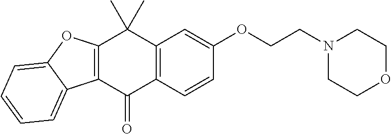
C12=C(C=CC(OCCN3CCOCC3)=C1)C(=O)C1=C(C2(C)C)OC2=CC=CC=C12
